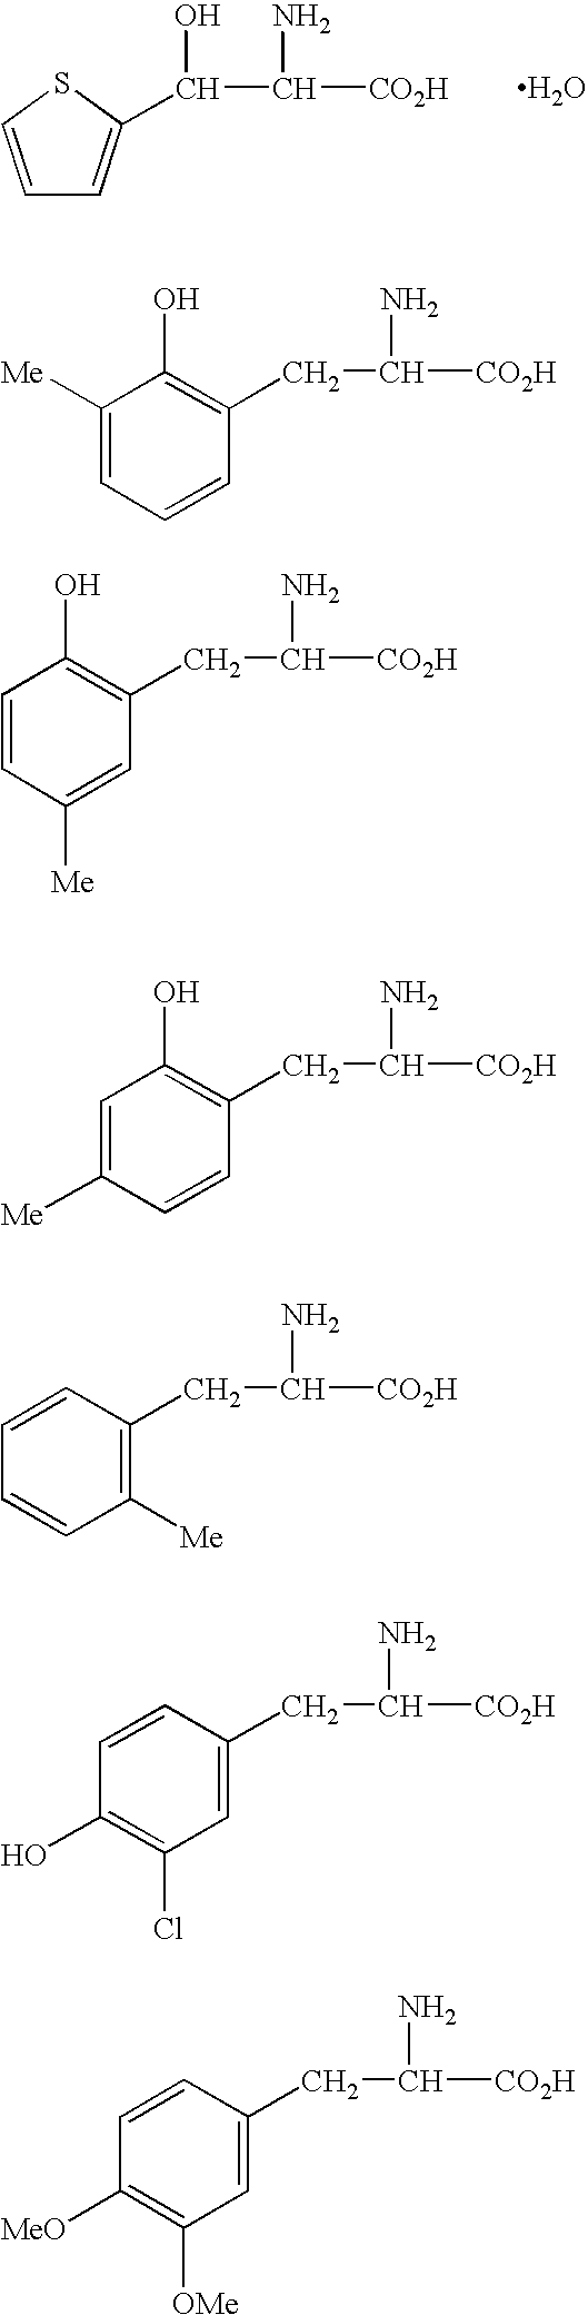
C1=CSC(C(C([CO2H])N)O)=C1.O.C1([Me])=CC=CC(CC([CO2H])N)=C1O.C1=CC([Me])=CC(CC([CO2H])N)=C1O.C1=C([Me])C=CC(CC([CO2H])N)=C1O.C1=CC(CC([CO2H])N)=C([Me])C=C1.C1=CC(CC([CO2H])N)=CC(Cl)=C1O.C1=CC(CC([CO2H])N)=CC([OMe])=C1[MeO]
